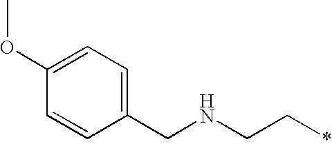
C1(OC)=CC=C(CNCC*)C=C1
